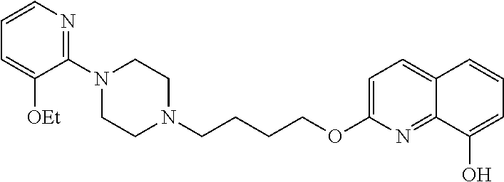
N1(C2=NC=CC=C2[OEt])CCN(CCCCOC2=CC=C3C(=N2)C(O)=CC=C3)CC1
